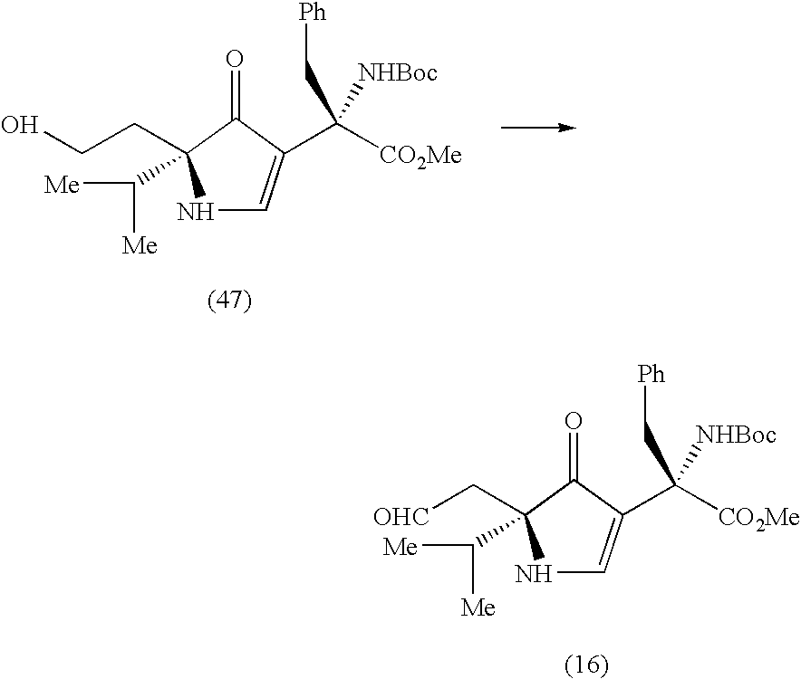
OCCC1(C([Me])[Me])NC=C(C([CO2Me])(C[Ph])[NHBoc])C1=O.[OHC]CC1(C([Me])[Me])NC=C(C([CO2Me])(C[Ph])[NHBoc])C1=O
